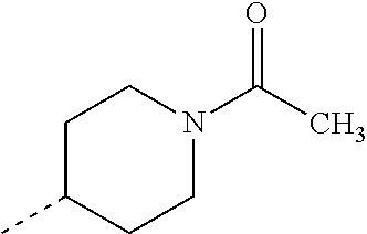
C1C(C)CCN(C(C)=O)C1
